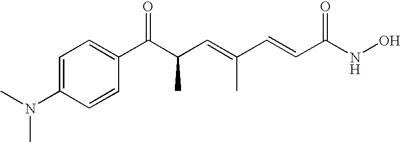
C1(C(C(C=C(C=CC(NO)=O)C)C)=O)=CC=C(N(C)C)C=C1
